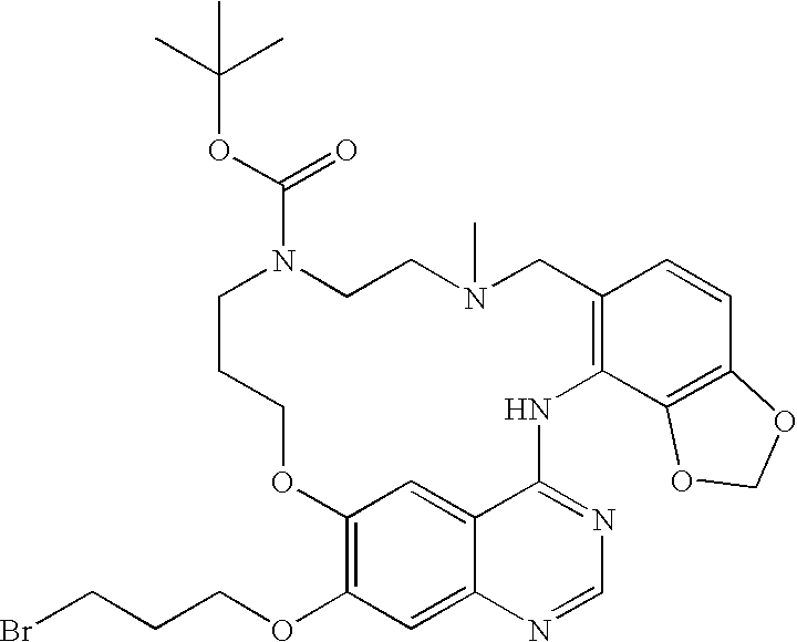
C12=C(OCCCBr)C=C3C(=C1)C(=NC=N3)NC1=C(CN(C)CCN(C(OC(C)(C)C)=O)CCCO2)C=CC2=C1OCO2
